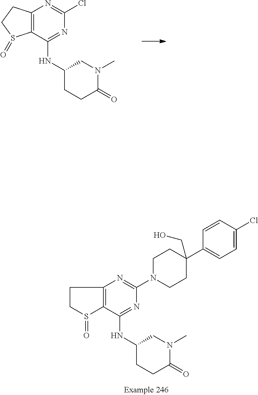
C12=C(C(NC3CCC(=O)N(C)C3)=NC(Cl)=N1)S(=O)CC2.C1CS(=O)C2=C1N=C(N1CCC(C3=CC=C(Cl)C=C3)(CO)CC1)N=C2NC1CCC(=O)N(C)C1
